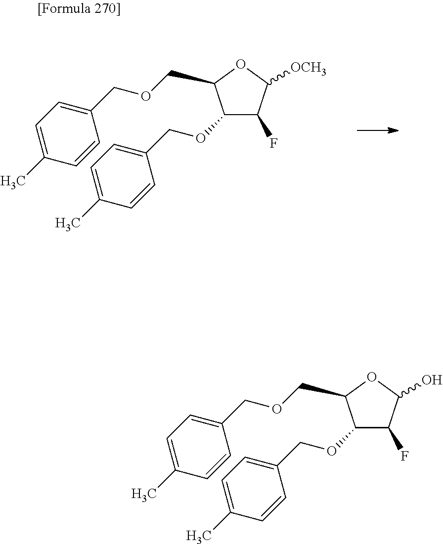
C1=C(C)C=CC(COCC2OC([OCH3])C(F)C2OCC2=CC=C(C)C=C2)=C1.C1=C(C)C=CC(COCC2OC(O)C(F)C2OCC2=CC=C(C)C=C2)=C1
